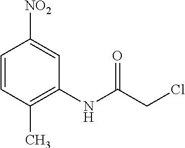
C1=CC(C)=C(NC(CCl)=O)C=C1[NO2]
